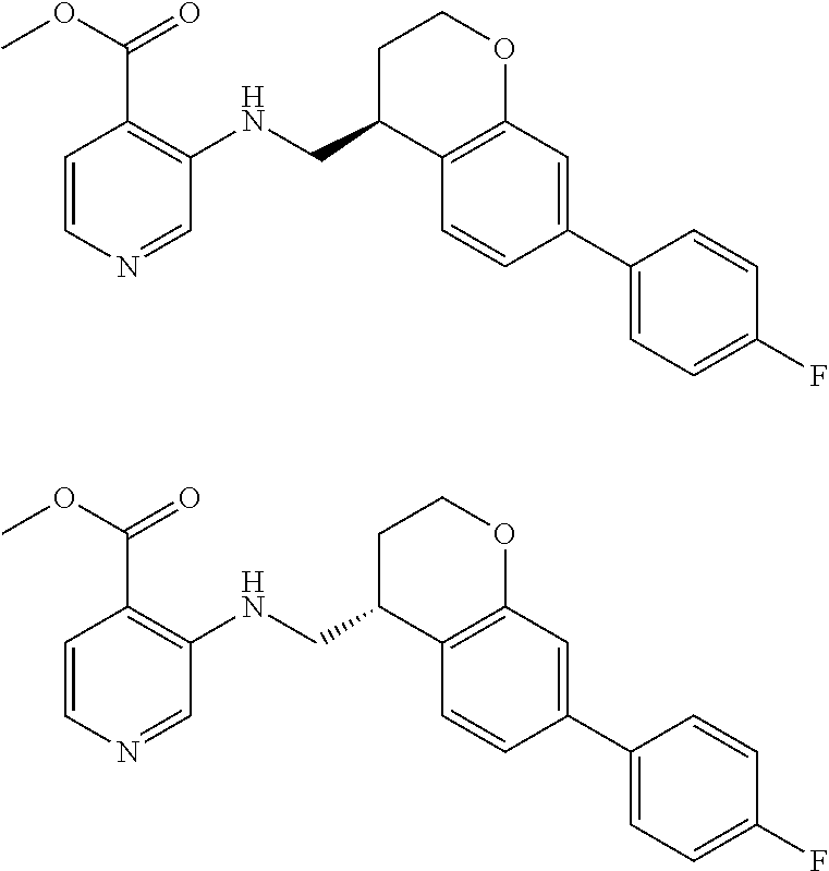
C1=CN=CC(NCC2C3=C(OCC2)C=C(C2=CC=C(F)C=C2)C=C3)=C1C(OC)=O.C1=CN=CC(NCC2C3=C(OCC2)C=C(C2=CC=C(F)C=C2)C=C3)=C1C(OC)=O
